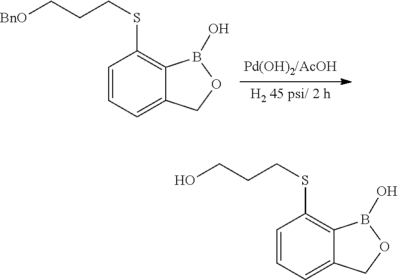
C1=CC=C2C(=C1SCCC[BnO])B(O)OC2.C1=CC=C2C(=C1SCCCO)B(O)OC2
